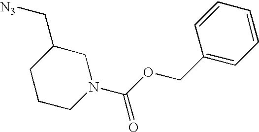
C1CCN(C(OCC2=CC=CC=C2)=O)CC1C[N3]
